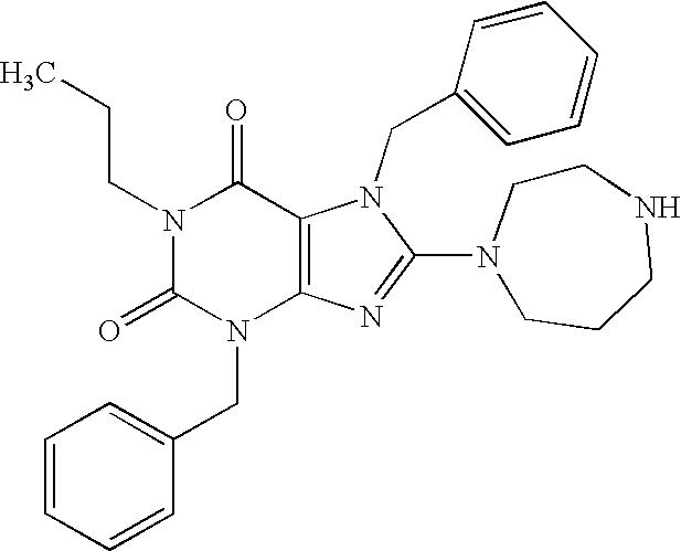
N1(CCC)C(=O)N(CC2=CC=CC=C2)C2=C(C1=O)N(CC1=CC=CC=C1)C(N1CCCNCC1)=N2
